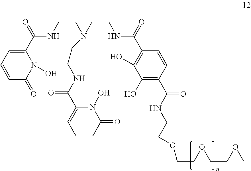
C1=CC(=O)N(O)C(C(NCCN(CCNC(C2=C(O)C(O)=C(C(NCCOCCOCCOC)=O)C=C2)=O)CCNC(C2=CC=CC(=O)N2O)=O)=O)=C1
